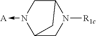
C1N(->[A])C2CN([R1c])C1C2
